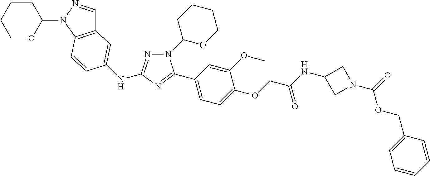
C12=C(N(C3CCCCO3)N=C1)C=CC(NC1=NN(C3OCCCC3)C(C3=CC=C(OCC(NC4CN(C(OCC5=CC=CC=C5)=O)C4)=O)C(OC)=C3)=N1)=C2
